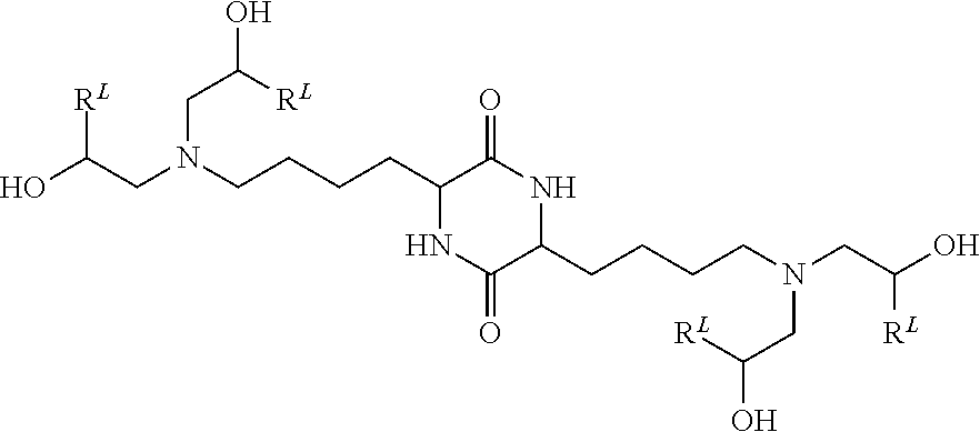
OC(CN(CCCCC1C(=O)NC(CCCCN(CC(O)[RL])CC(O)[RL])C(=O)N1)CC(O)[RL])[RL]
